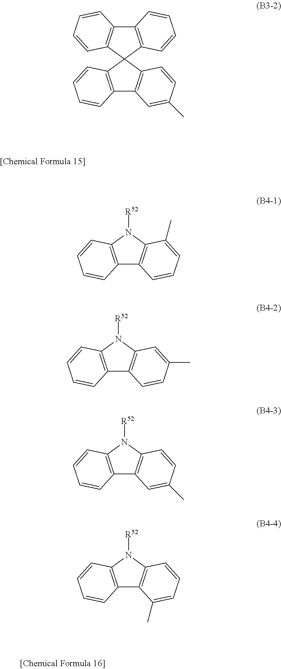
C12=C(N([R52])C3=C1C=CC=C3C)C=CC=C2.C12=C(N([R52])C3=C1C=CC(C)=C3)C=CC=C2.C12=C(N([R52])C3=C1C=C(C)C=C3)C=CC=C2.C12=C(N([R52])C3=C1C(C)=CC=C3)C=CC=C2.C12=C(C3(C4=C1C=C(C)C=C4)C1=C(C4=C3C=CC=C4)C=CC=C1)C=CC=C2
